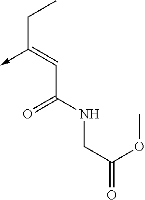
C(C(NCC(=O)OC)=O)=C(CC)->C
